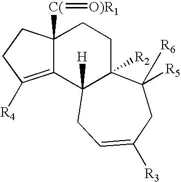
C12=C([R4])CCC1([C(]=[O)R1])CCC1([R2])C2([H])CC=C([R3])CC1([R5])[R6]
